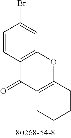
C12=C(C=C(Br)C=C1)OC1=C(C2=O)CCCC1
